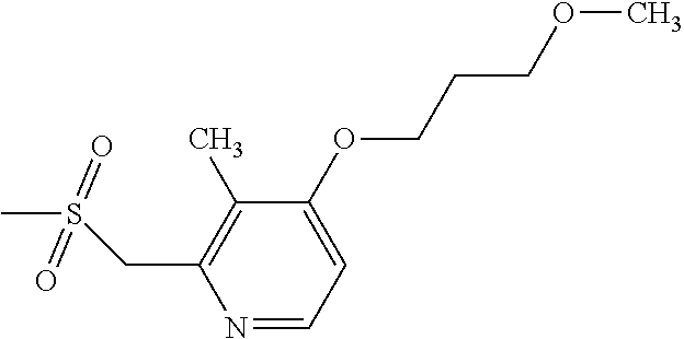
N1=CC=C(OCCCOC)C(C)=C1CS(C)(=O)=O
